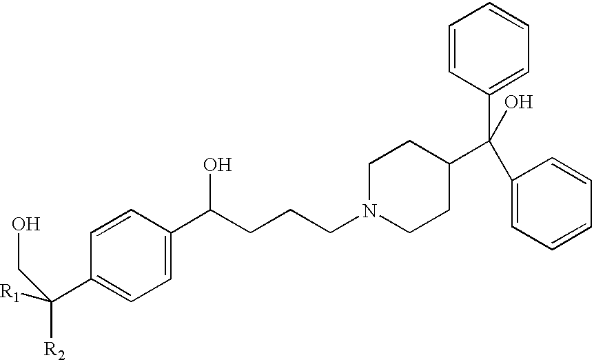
C1(C([R2])([R1])CO)=CC=C(C(CCCN2CCC(C(C3=CC=CC=C3)(C3=CC=CC=C3)O)CC2)O)C=C1
